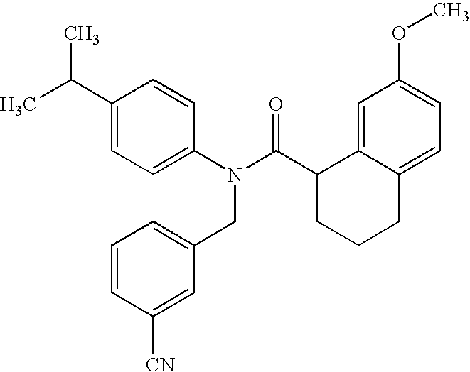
C1(C(C)C)=CC=C(N(C(C2CCCC3=CC=C(OC)C=C23)=O)CC2=CC=CC([CN])=C2)C=C1
